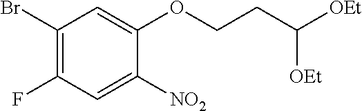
C1(Br)=C(F)C=C([NO2])C(OCCC([OEt])[OEt])=C1
